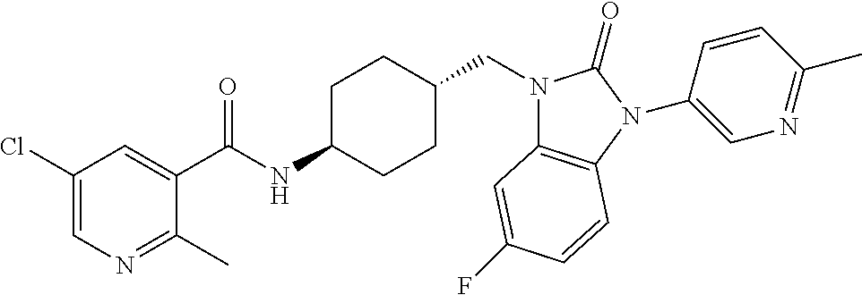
C1(Cl)=CN=C(C)C(C(NC2CCC(CN3C4=C(N(C5=CN=C(C)C=C5)C3=O)C=CC(F)=C4)CC2)=O)=C1
